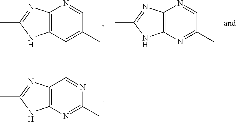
C12=C(N=C(C)N=C1)NC(C)=N2.C12=C(C=C(C)C=N1)NC(C)=N2.C12=C(N=C(C)C=N1)NC(C)=N2
